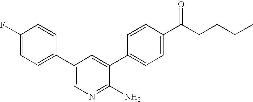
C1(F)=CC=C(C2=CN=C(N)C(C3=CC=C(C(CCCC)=O)C=C3)=C2)C=C1
